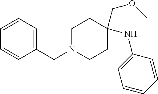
C1=CC=C(CN2CCC(NC3=CC=CC=C3)(COC)CC2)C=C1
